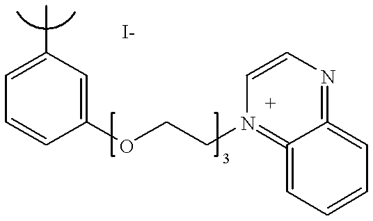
C1=C(C)C=C(OCCN2=C3=CC=CC=C3=NC=C2)C=C1
